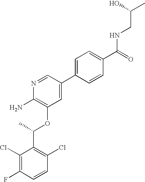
C1(Cl)=C(F)C=CC(Cl)=C1C(C)OC1=C(N)N=CC(C2=CC=C(C(=O)NCC(C)O)C=C2)=C1
